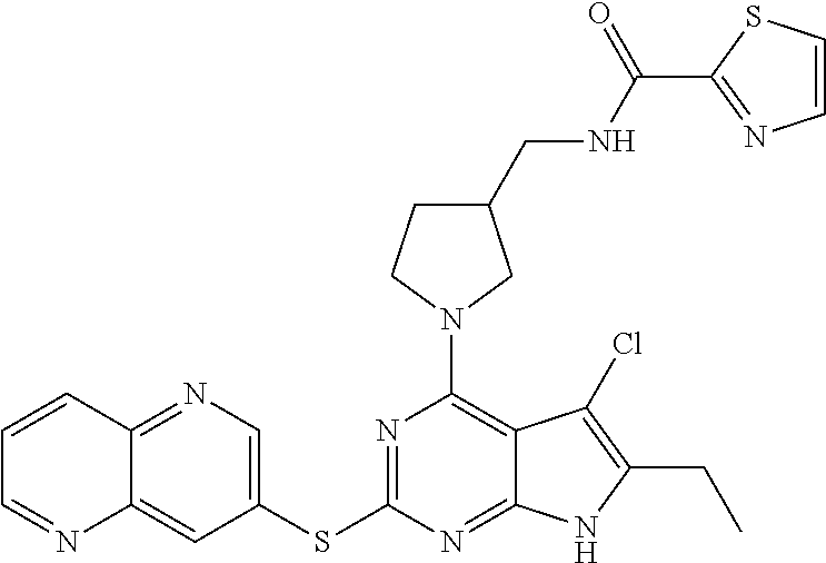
N1=C(SC2=CN=C3C(=C2)N=CC=C3)N=C2C(=C1N1CC(CNC(=O)C3=NC=CS3)CC1)C(Cl)=C(CC)N2
